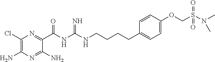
C1(Cl)=C(N)N=C(N)C(C(NC(NCCCCC2=CC=C(OCS(N(C)C)(=O)=O)C=C2)=N)=O)=N1
